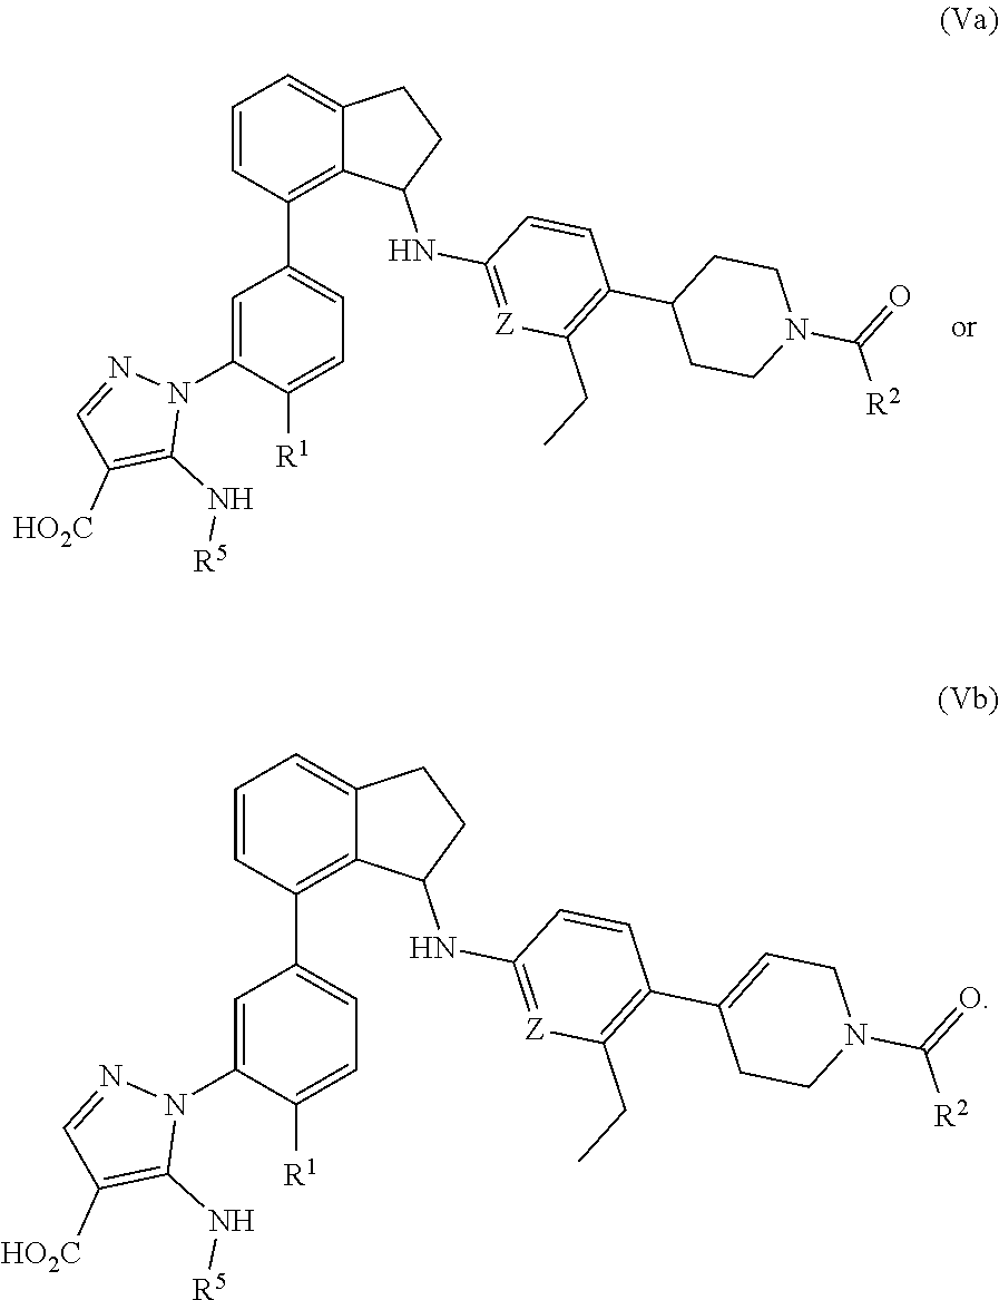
C1=C(N2N=CC([HO2C])=C2N[R5])C([R1])=CC=C1C1=C2C(=CC=C1)CCC2NC1=[Z]C(CC)=C(C2CCN(C([R2])=O)CC2)C=C1.C1=C(N2N=CC([HO2C])=C2N[R5])C([R1])=CC=C1C1=C2C(=CC=C1)CCC2NC1=[Z]C(CC)=C(C2=CCN(C([R2])=O)CC2)C=C1
